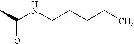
C(NCCCCC)(C)=O
